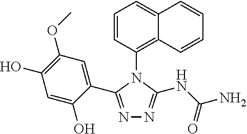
N1=C(C2=CC(OC)=C(O)C=C2O)N(C2=C3C(=CC=C2)C=CC=C3)C(NC(=O)N)=N1
